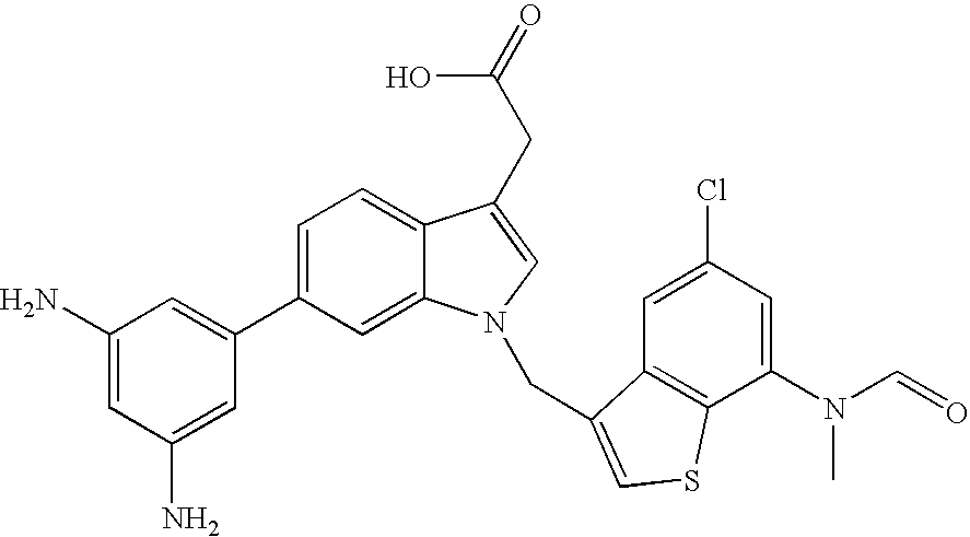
C1=C(C2=CC(N)=CC(N)=C2)C=C2C(=C1)C(CC(=O)O)=CN2CC1=CSC2=C1C=C(Cl)C=C2N(C)C=O
